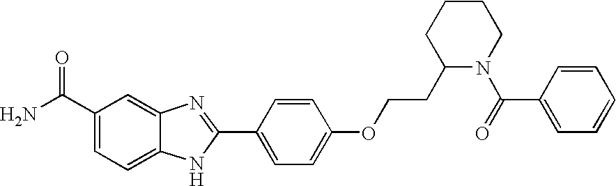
C12=CC(C(=O)N)=CC=C1NC(C1=CC=C(OCCC3N(C(=O)C4=CC=CC=C4)CCCC3)C=C1)=N2
